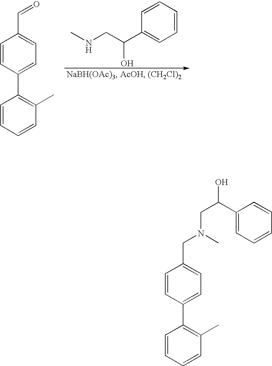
C1=CC=CC(C)=C1C1=CC=C(C=O)C=C1.C1=CC=CC=C1C(CNC)O.C1=CC=CC(C)=C1C1=CC=C(CN(CC(O)C2=CC=CC=C2)C)C=C1
